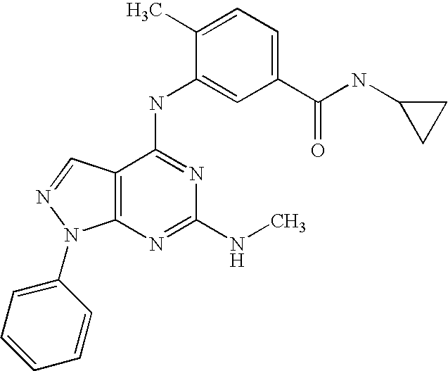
C12=C(C(NC3=CC(C(NC4CC4)=O)=CC=C3C)=NC(NC)=N1)C=NN2C1=CC=CC=C1
